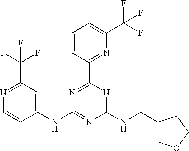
N1=C(C(F)(F)F)C=C(NC2=NC(NCC3COCC3)=NC(C3=NC(C(F)(F)F)=CC=C3)=N2)C=C1
